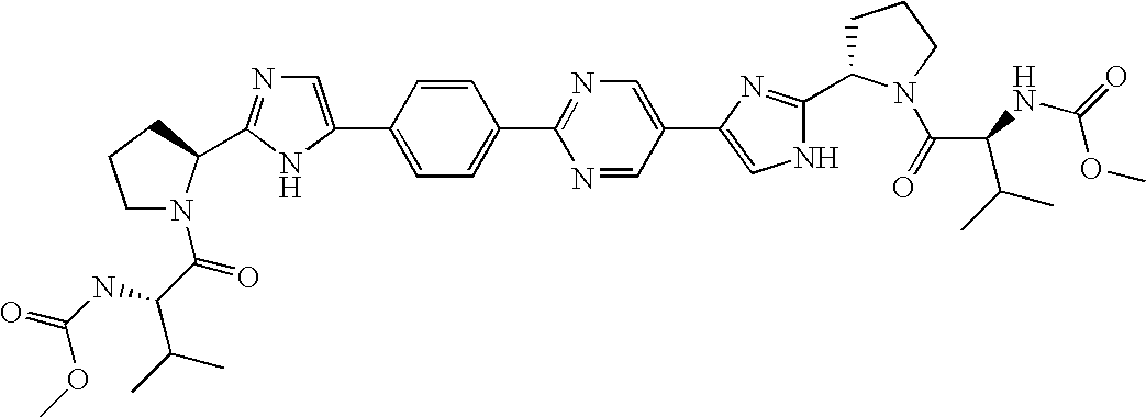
C1(C2=CN=C(C3N(C(C(NC(=O)OC)C(C)C)=O)CCC3)N2)=CC=C(C2=NC=C(C3=CNC(C4CCCN4C(=O)C(C(C)C)NC(OC)=O)=N3)C=N2)C=C1
